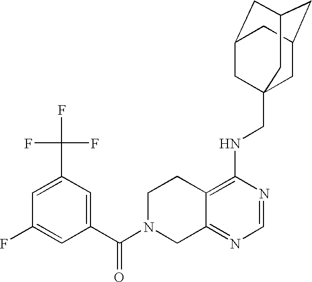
C12=C(NCC34CC5CC(CC(C3)C5)C4)N=CN=C1CN(C(C1=CC(C(F)(F)F)=CC(F)=C1)=O)CC2
